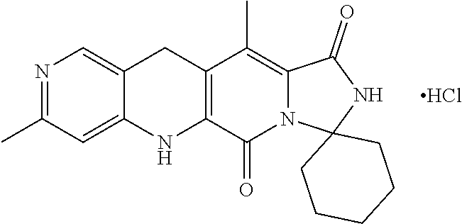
N1=C(C)C=C2C(=C1)CC1=C(N2)C(=O)N2C(=C1C)C(=O)NC21CCCCC1.Cl
